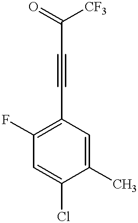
C1(C)=CC(C#CC([CF3])=O)=C(F)C=C1Cl
